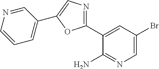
C1(C2=NC=C(C3=CC=CN=C3)O2)=CC(Br)=CN=C1N
